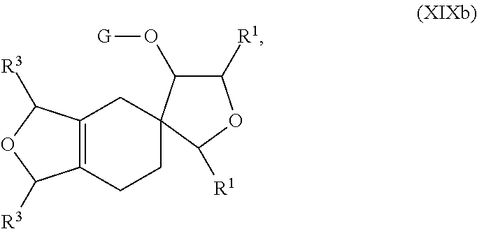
C12=C(CCC3(C1)C(O[G])C([R1])OC3[R1])C([R3])OC2[R3]
